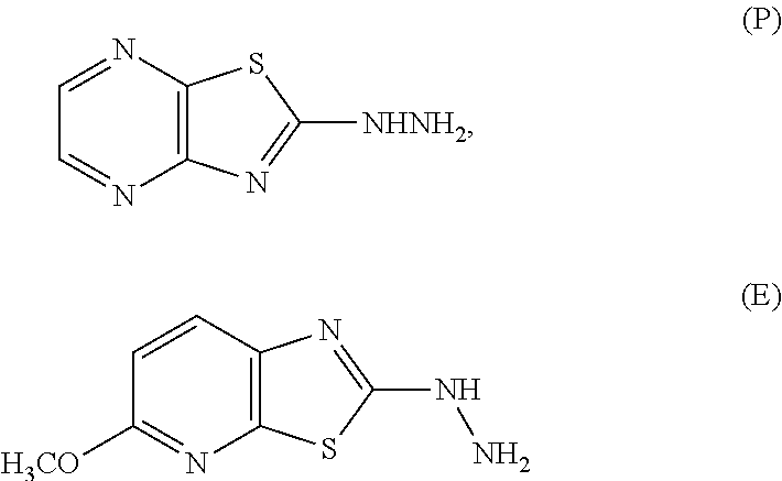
C1=NC2=C(N=C1)N=C([NHNH2])S2.C1=CC2=C(N=C1[H3CO])SC(NN)=N2
